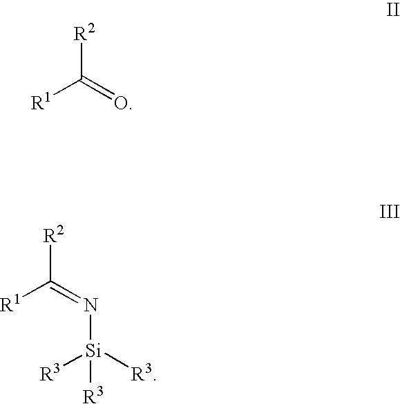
[R1]C(=O)[R2].[R1]C(=N[Si]([R3])([R3])[R3])[R2]
